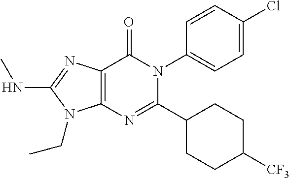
C12=C(N=C(C3CCC([CF3])CC3)N(C3=CC=C(Cl)C=C3)C1=O)N(CC)C(NC)=N2
